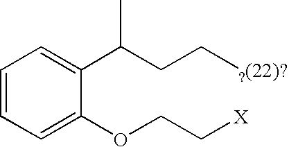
C1=CC=C(OCC[X])C(C(CC[?(22)?])C)=C1
